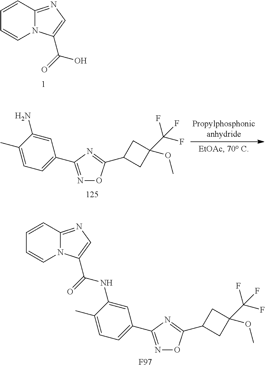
C1=CC2=NC=C(C(=O)O)N2C=C1.C1=C(N)C(C)=CC=C1C1=NOC(C2CC(OC)(C(F)(F)F)C2)=N1.C1=C(NC(=O)C2=CN=C3N2C=CC=C3)C(C)=CC=C1C1=NOC(C2CC(OC)(C(F)(F)F)C2)=N1.[F97]
